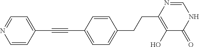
C1(C#CC2=CC=C(CCC3=C(O)C(=O)NC=N3)C=C2)=CC=NC=C1
